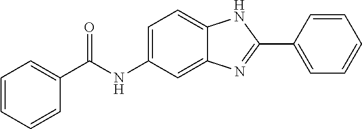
C1=C2C(=CC(NC(=O)C3=CC=CC=C3)=C1)N=C(C1=CC=CC=C1)N2
